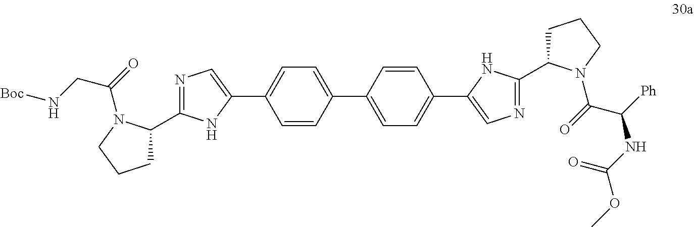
C1(C2=CC=C(C3=CN=C(C4CCCN4C(C([Ph])NC(OC)=O)=O)N3)C=C2)=CC=C(C2=CN=C(C3CCCN3C(=O)CN[Boc])N2)C=C1
